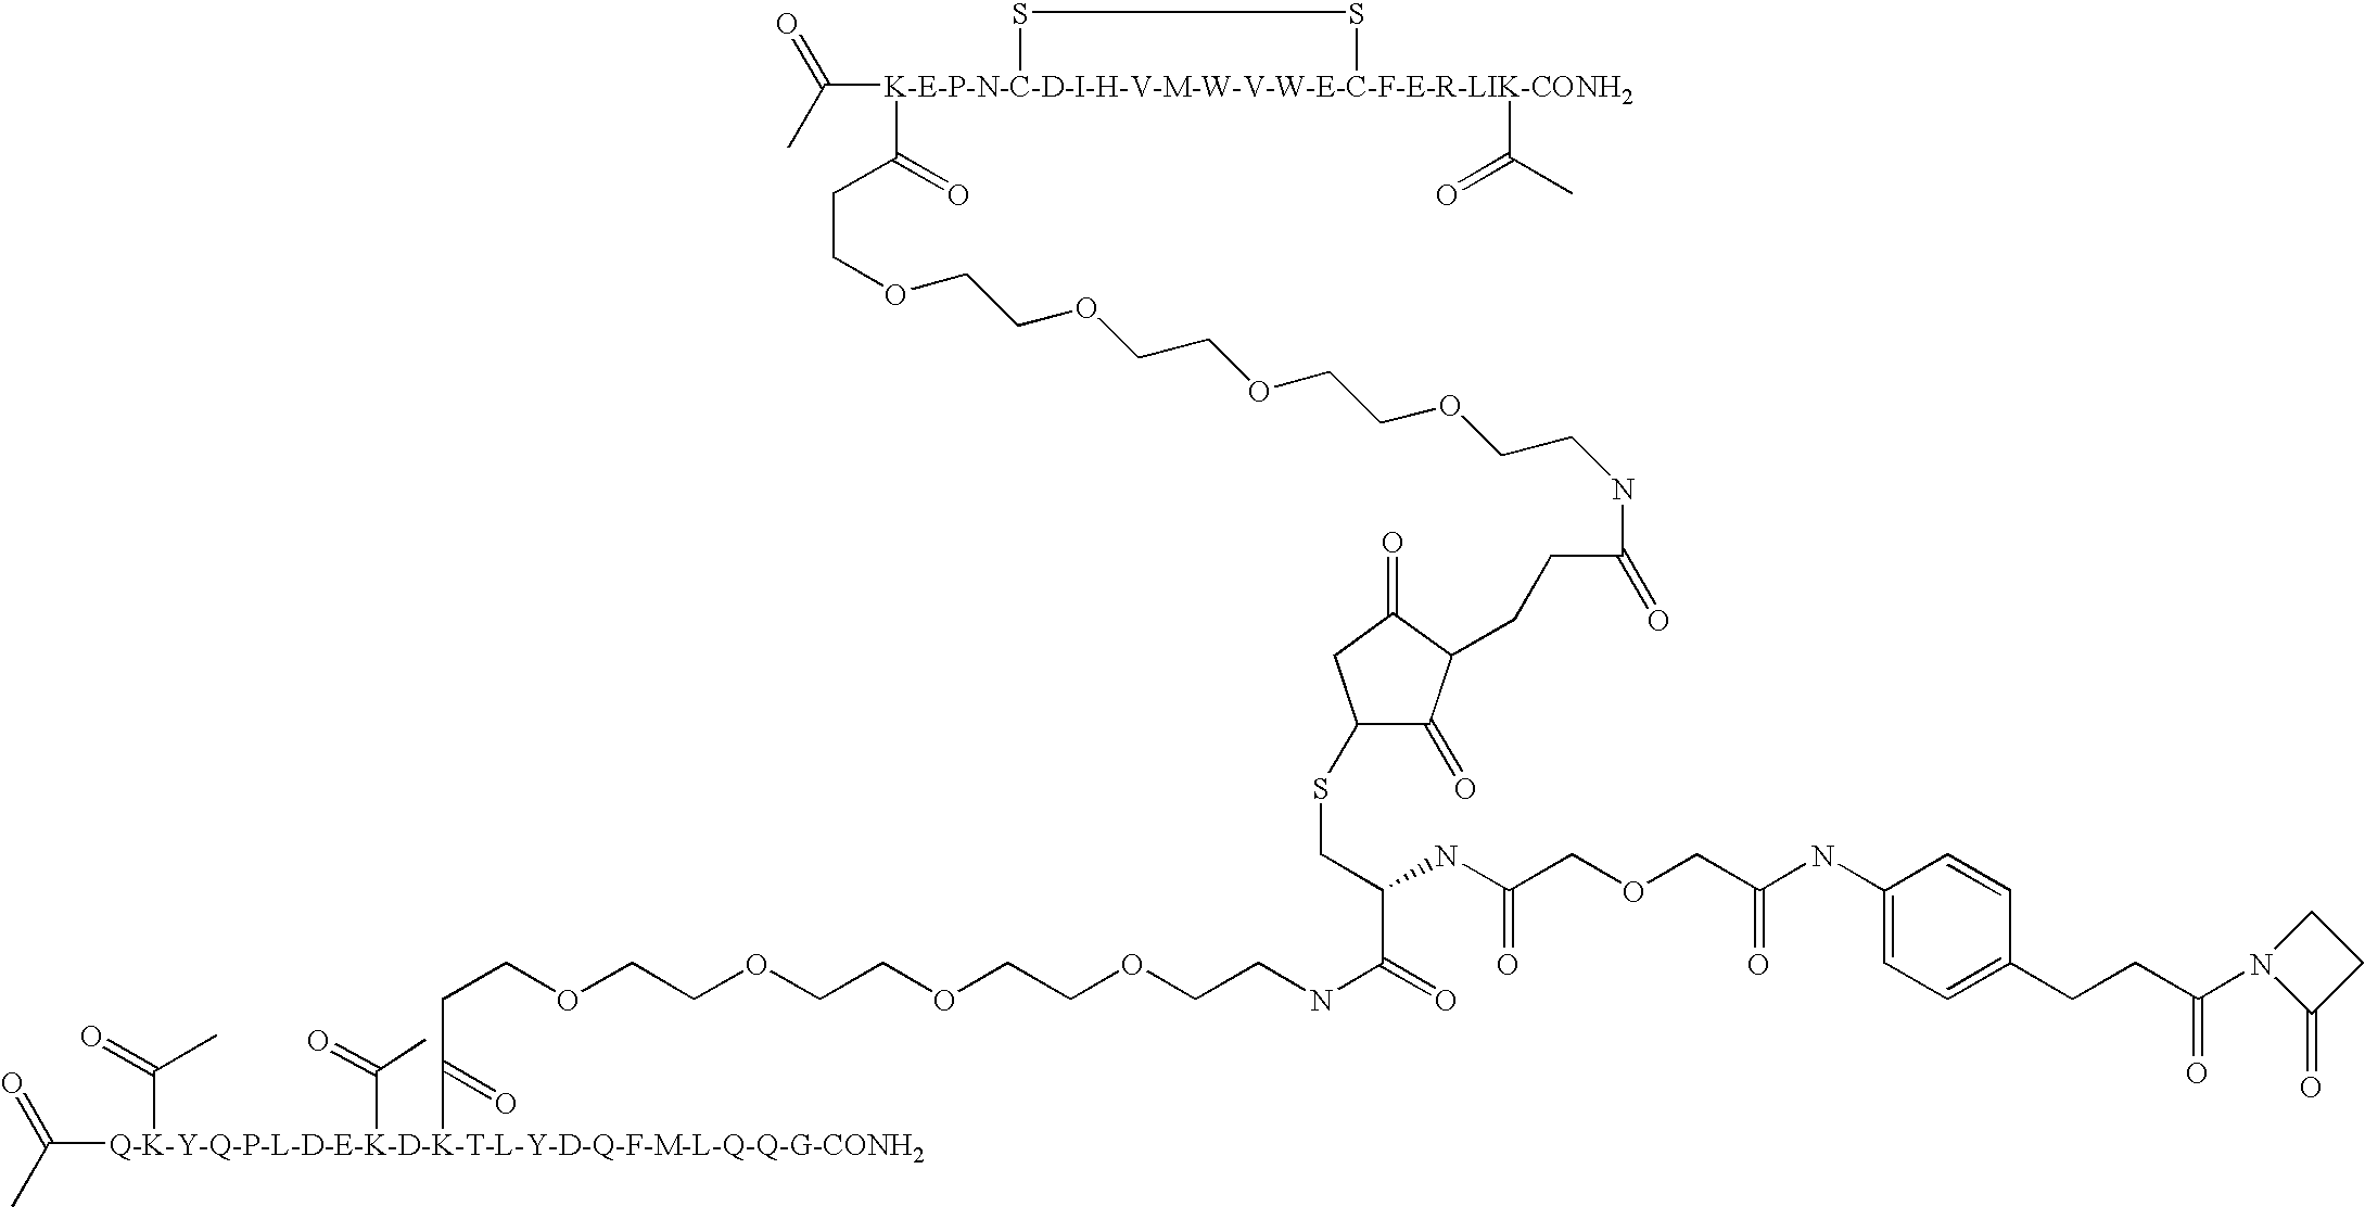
CC(=O)[Q-K-Y-Q-P-L-D-E-K-D-K-T-L-Y-D-Q-F-M-L-Q-Q-G-CONH2](C(=O)C)(C(CCOCCOCCOCCOCCNC(=O)C(CSC1C(=O)C(CCC(=O)NCCOCCOCCOCCOCCC([K-E-P-N-C-D-I-H-V-M-W-V-W-E-C-F-E-R-LIK-CONH2]2(C(=O)C)(C(=O)C)SS2)=O)C(=O)C1)NC(COCC(NC1=CC=C(CCC(N2C(=O)CC2)=O)C=C1)=O)=O)=O)C(=O)C
